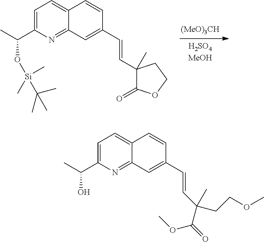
[(MeO)3CH].C1=C(C(C)O[Si](C(C)(C)C)(C)C)N=C2C(=C1)C=CC(C=CC1(C)C(=O)OCC1)=C2.C1=C(C(C)O)N=C2C(=C1)C=CC(C=CC(CCOC)(C(=O)OC)C)=C2
